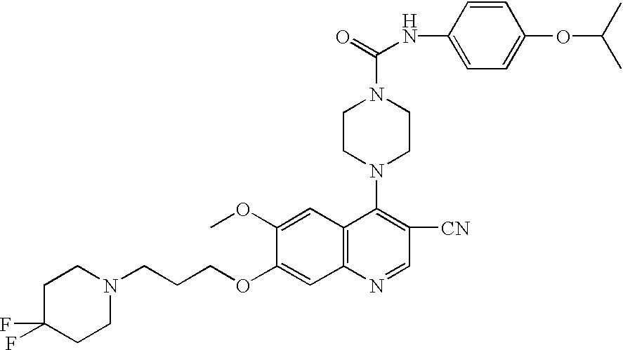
C(COC1=CC2=C(C=C1OC)C(N1CCN(C(=O)NC3=CC=C(OC(C)C)C=C3)CC1)=C([CN])C=N2)CN1CCC(F)(F)CC1
